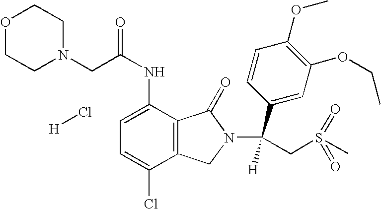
C1=C(NC(=O)CN2CCOCC2)C2=C(C(Cl)=C1)CN(C(C1=CC(OCC)=C(OC)C=C1)([H])CS(=O)(=O)C)C2=O.[H]Cl
